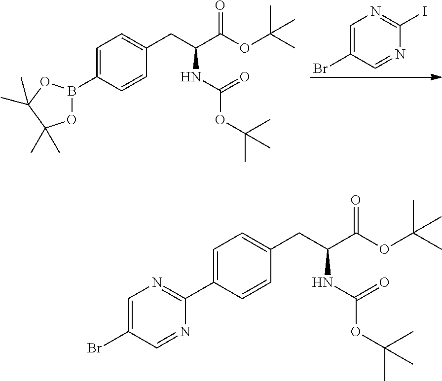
C1=C(B2OC(C)(C)C(C)(C)O2)C=CC(CC(C(OC(C)(C)C)=O)NC(OC(C)(C)C)=O)=C1.C1=C(Br)C=NC(I)=N1.C1=C(C2=NC=C(Br)C=N2)C=CC(CC(C(OC(C)(C)C)=O)NC(OC(C)(C)C)=O)=C1
